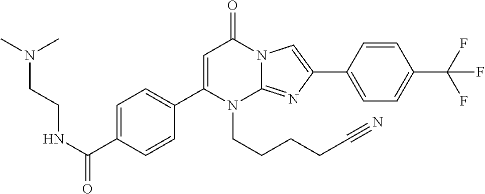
C1(C2=CC=C(C(NCCN(C)C)=O)C=C2)=CC(=O)N2C(=NC(C3=CC=C(C(F)(F)F)C=C3)=C2)N1CCCCC#N
